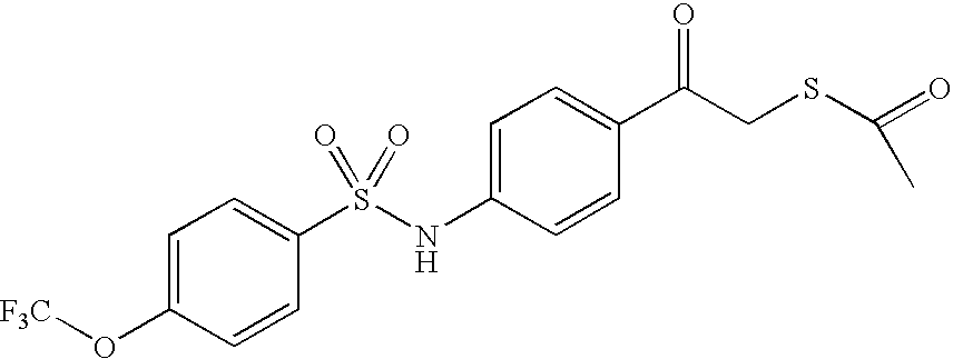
C1(C(CSC(=O)C)=O)=CC=C(NS(C2=CC=C(O[F3C])C=C2)(=O)=O)C=C1
